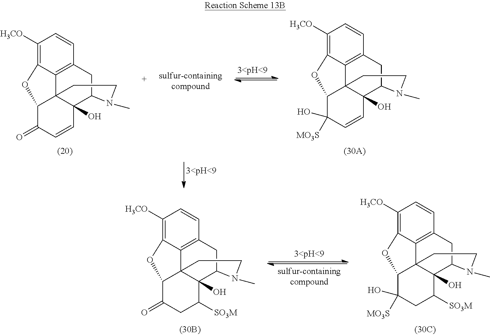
C1([H3CO])=C2C3=C(C=C1)CC1C4(O)C3(C(C(=O)C=C4)O2)CCN1C.C1([H3CO])=C2C3=C(C=C1)CC1C4(O)C3(C(C(O)([MO3S])C=C4)O2)CCN1C.C1([H3CO])=C2C3=C(C=C1)CC1C4(O)C3(C(C(O)([MO3S])CC4[SO3M])O2)CCN1C.C1([H3CO])=C2C3=C(C=C1)CC1C4(O)C3(C(C(=O)CC4[SO3M])O2)CCN1C
